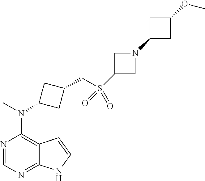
N1=CN=C2C(=C1N(C)C1CC(CS(=O)(=O)C3CN(C4CC(OC)C4)C3)C1)C=CN2
